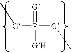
[G](P([G]C)(=[G])[GH])C
